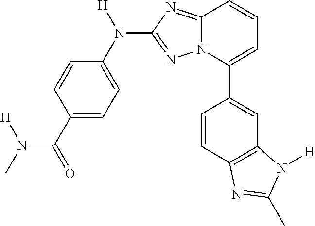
C1(C2=CC=CC3=NC(N(C4=CC=C(C(=O)N(C)[H])C=C4)[H])=NN23)=CC2=C(C=C1)N=C(C)N2[H]
